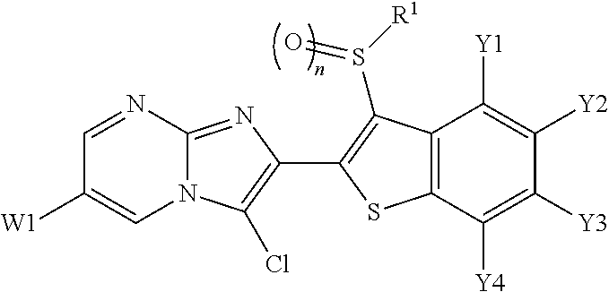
C12=NC(C3=C(S([R1])=O)C4=C(C([Y4])=C([Y3])C([Y2])=C4[Y1])S3)=C(Cl)N1C=C([W1])C=N2
